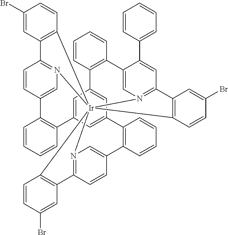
N12=C3C=CC(=C1)C1=C(C=CC=C1)C1=CC4=CC(=C1)C1=C(C=CC=C1)C1=CN5=C(C=C1C1=CC=CC=C1)C1=C([Ir]256(N2=C(C=CC(=C2)C2=C4C=CC=C2)C2=C6C=CC(Br)=C2)C2=C3C=C(Br)C=C2)C=CC(Br)=C1
